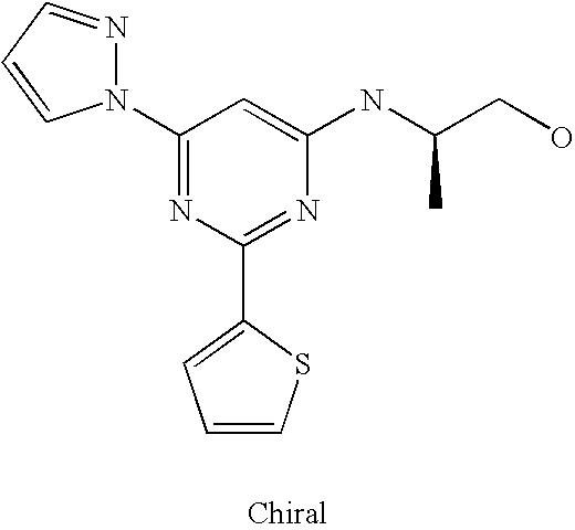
C1(N2N=CC=C2)=NC(C2=CC=CS2)=NC(NC(CO)C)=C1
